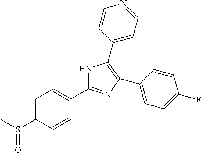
C1=CC(C2=C(C3=CC=C(F)C=C3)N=C(C3=CC=C(S(C)=O)C=C3)N2)=CC=N1
